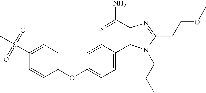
C1=C2C(=CC=C1OC1=CC=C(S(=O)(=O)C)C=C1)C1=C(C(N)=N2)N=C(CCOC)N1CCC
